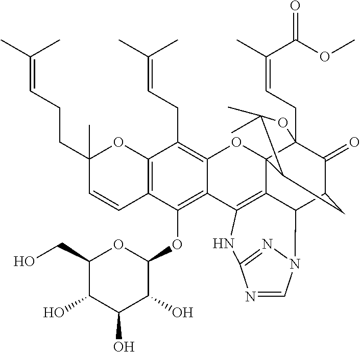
C12=C(C=CC(CCC=C(C)C)(C)O1)C(OC1OC(CO)C(O)C(O)C1O)=C1C(=C2CC=C(C)C)OC23C4(CC=C(C)C(OC)=O)C(=O)C(CC2C(C)(C)O4)C2C3=C1NC1=NN2C=N1
